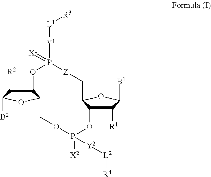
C1([R2])C2C(OC1[B2])COP(=[X2])([Y2][L2][R4])OC1C([R1])C([B1])OC1C[Z]P([Y1][L1][R3])(=[X1])O2
